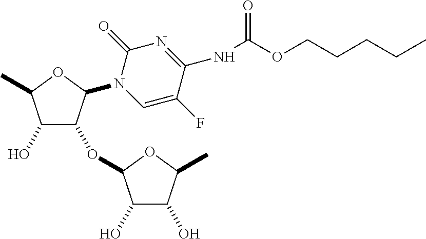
O(CCCCC)C(NC1=NC(=O)N(C2C(OC3C(O)C(O)C(C)O3)C(O)C(C)O2)C=C1F)=O
